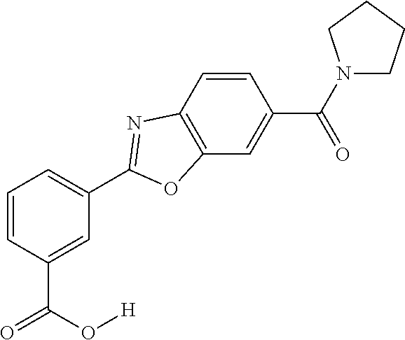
C1=C(C(O[H])=O)C=CC=C1C1=NC2=C(C=C(C(=O)N3CCCC3)C=C2)O1
